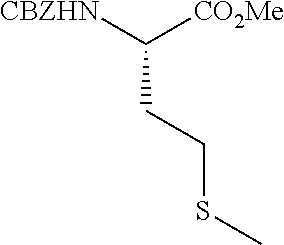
C(CCSC)([CBZHN])[CO2Me]
